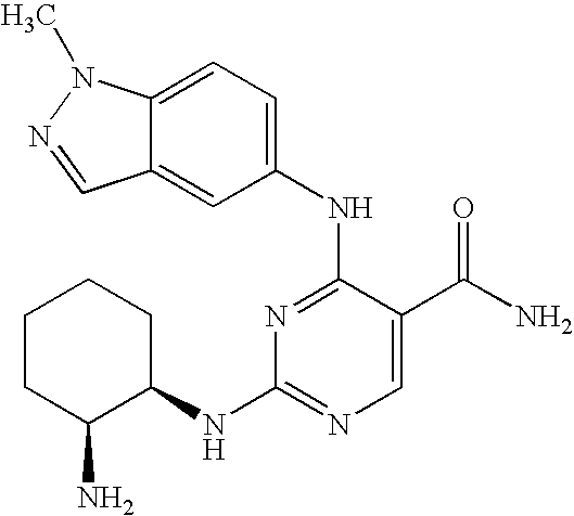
C1CC(N)C(NC2=NC=C(C(N)=O)C(NC3=CC=C4C(=C3)C=NN4C)=N2)CC1
